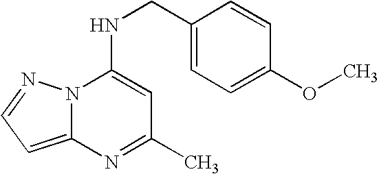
N12C(=CC=N1)N=C(C)C=C2NCC1=CC=C(OC)C=C1
